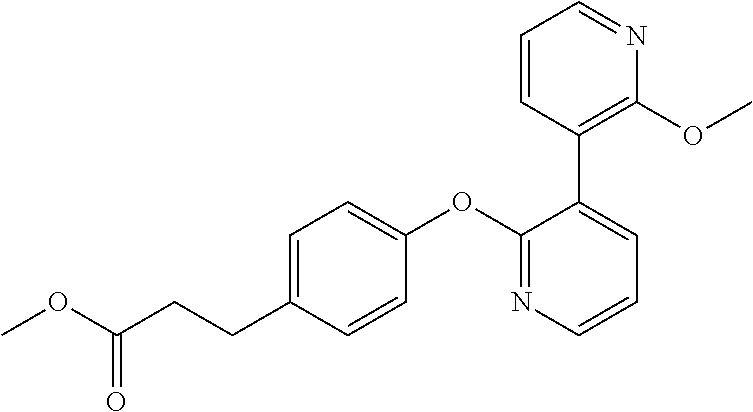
C1=C(CCC(OC)=O)C=CC(OC2=NC=CC=C2C2=C(OC)N=CC=C2)=C1
